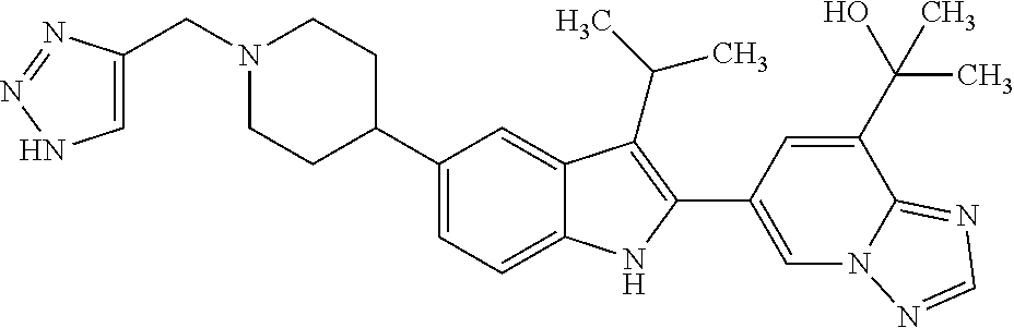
C(N1CCC(C2=CC=C3C(=C2)C(C(C)C)=C(C2=CN4C(=NC=N4)C(C(O)(C)C)=C2)N3)CC1)C1=CNN=N1
